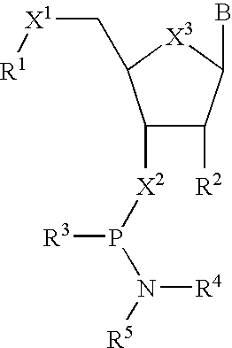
C1([X2]P([R3])N([R4])[R5])C([R2])C(B)[X3]C1C[X1][R1]
